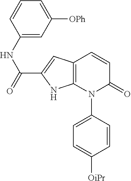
C1=CC(N2C(=O)C=CC3=C2NC(C(=O)NC2=CC([OPh])=CC=C2)=C3)=CC=C1[OiPr]
